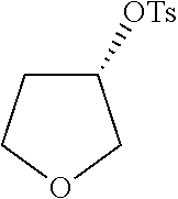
C1([OTs])CCOC1
